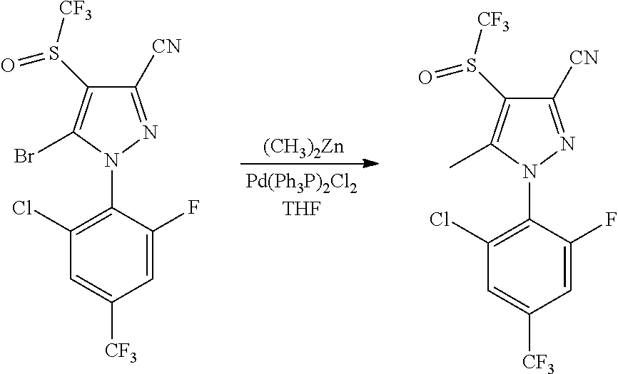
[(CH3)2Zn].C1=C(F)C(N2N=C([CN])C(S([CF3])=O)=C2C)=C(Cl)C=C1[CF3].C1=C(F)C(N2N=C([CN])C(S([CF3])=O)=C2Br)=C(Cl)C=C1[CF3]
